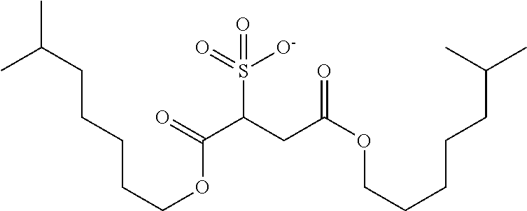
S(C(CC(OCCCCCC(C)C)=O)C(=O)OCCCCCC(C)C)(=O)([O-])=O
